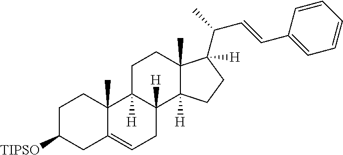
C1C([TIPSO])CC2=CCC3([H])C([H])(C2(C)C1)CCC1(C)C3([H])CCC1(C(C=CC1=CC=CC=C1)C)[H]
